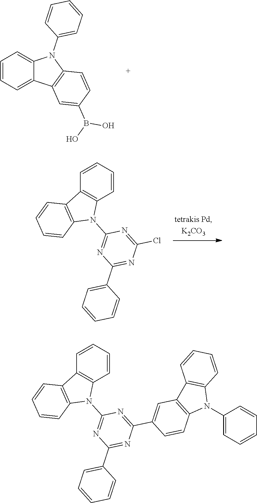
C1=CC=C2C(=C1)N(C1=CC=CC=C1)C1=C2C=C(B(O)O)C=C1.C1=CC=CC2=C1N(C1=NC(C3=CC=CC=C3)=NC(Cl)=N1)C1=C2C=CC=C1.C1=CC=CC2=C1N(C1=NC(C3=CC=CC=C3)=NC(C3=CC4=C(C=C3)N(C3=CC=CC=C3)C3=C4C=CC=C3)=N1)C1=C2C=CC=C1
